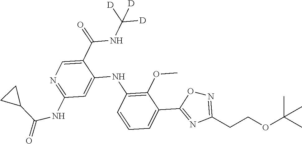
C1(C(NC([D])([D])[D])=O)=CN=C(NC(=O)C2CC2)C=C1NC1=C(OC)C(C2=NC(CCOC(C)(C)C)=NO2)=CC=C1
